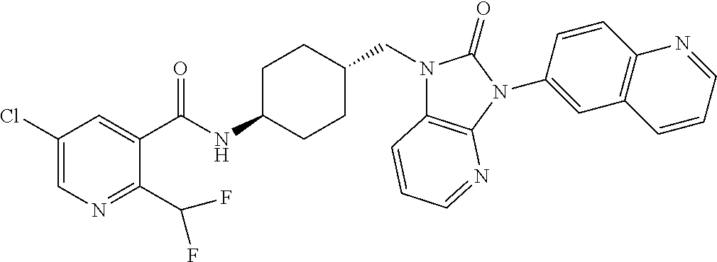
C1(Cl)=CN=C(C(F)F)C(C(NC2CCC(CN3C4=C(N(C5=CC6=C(C=C5)N=CC=C6)C3=O)N=CC=C4)CC2)=O)=C1
